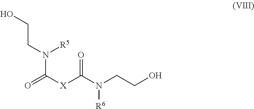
OCCN(C([X]C(N(CCO)[R6])=O)=O)[R5]
